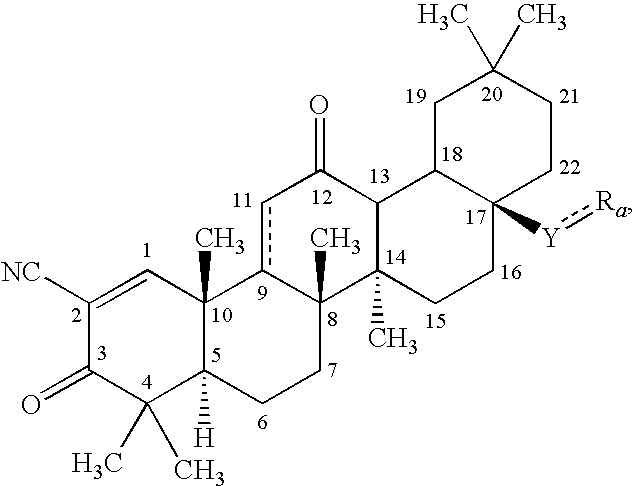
C1([NC])=CC2(C)C([H])(C(C)(C)C1=O)CCC1(C)c2cC(=O)C2C1(C)CCC1([Y]:[Ra])C2CC(C)(C)CC1
